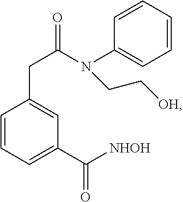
C1=CC=C(C([NHOH])=O)C=C1CC(N(CC[OH])C1=CC=CC=C1)=O
